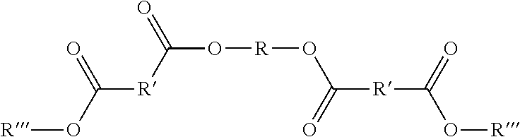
[R]OC(=O)[R]C(O[R]OC([R]C(=O)O[R])=O)=O
